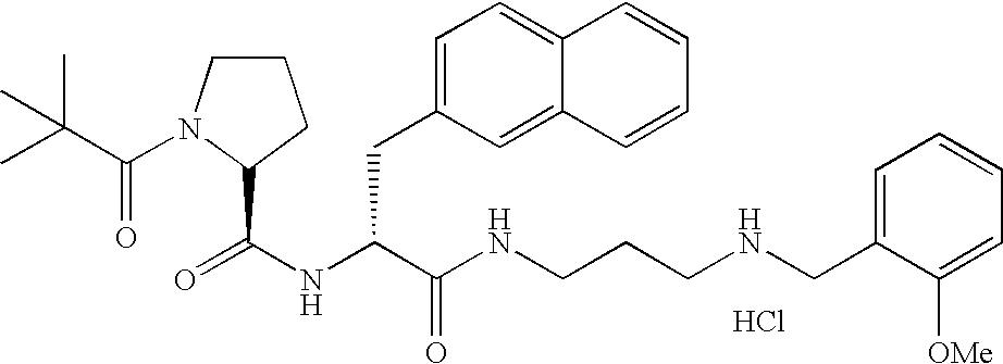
Cl.N(C(C(NCCCNCC1=CC=CC=C1[OMe])=O)CC1=CC=C2C(=C1)C=CC=C2)C(=O)C1N(C(=O)C(C)(C)C)CCC1
